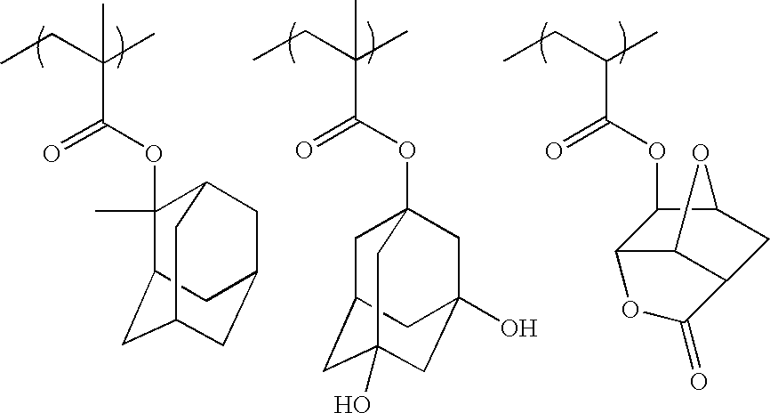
CCC(C)C(OC1C2C3C(CC1O3)C(=O)O2)=O.CCC(C)(C(OC1(C)C2CC3CC(CC1C3)C2)=O)C.CCC(C)(C(OC12CC3CC(O)(CC(O)(C1)C3)C2)=O)C
